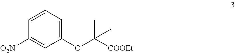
C1=CC=C(OC([COOEt])(C)C)C=C1[O2N]
